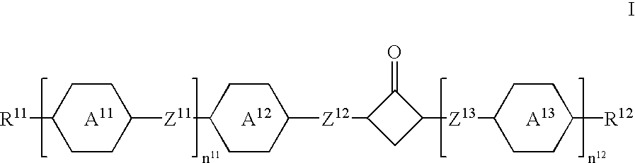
[R11]C1CCC([Z11]C2CCC([Z12]C3CC([Z13]C4CCC([R12])CC4)C3=O)CC2)CC1.[A11].[A12].[A13]
